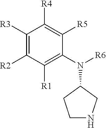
C1NCC(N([R6])C2=C([R1])C([R2])=C([R3])C([R4])=C2[R5])C1
